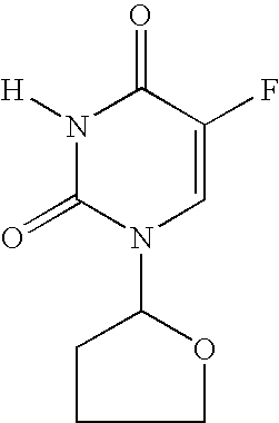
C1OC(N2C=C(F)C(=O)N([H])C2=O)CC1
